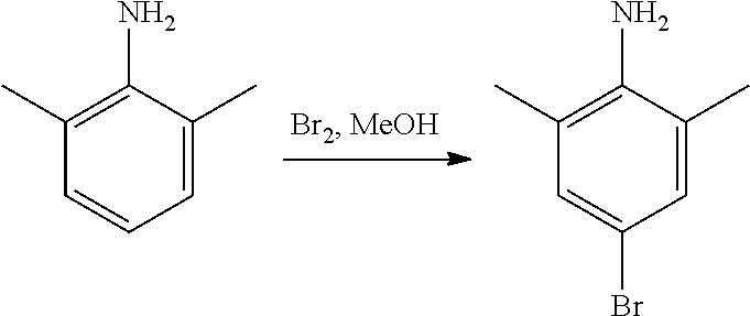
C1=C(C)C(N)=C(C)C=C1.C1=C(C)C(N)=C(C)C=C1Br
